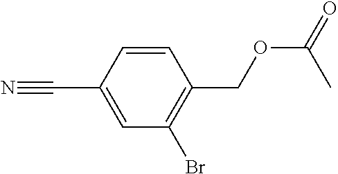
C1=CC(C#N)=CC(Br)=C1COC(=O)C
